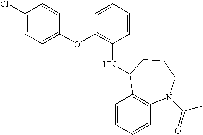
C1(Cl)=CC=C(OC2=C(NC3C4=C(C=CC=C4)N(C(=O)C)CCC3)C=CC=C2)C=C1
